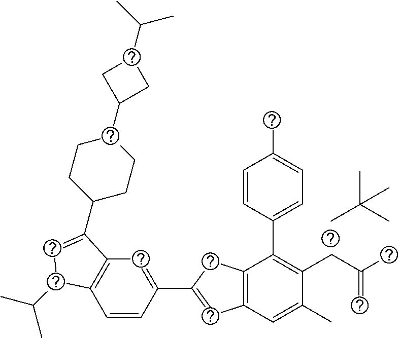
CC(C)(C)C.C1=CC(C2=CC3=C(C2)C(C2=CC=C(C)C=C2)=C(CC(C)=C)C(C)=C3)=CC2=C1C(C(C)C)C=C2C1CCC(C2CC(C(C)C)C2)CC1
